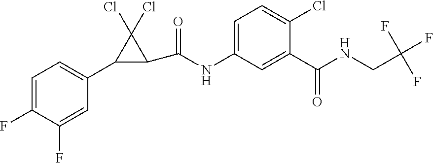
C1=C(F)C(F)=CC(C2C(C(=O)NC3=CC=C(Cl)C(C(=O)NCC(F)(F)F)=C3)C2(Cl)Cl)=C1
